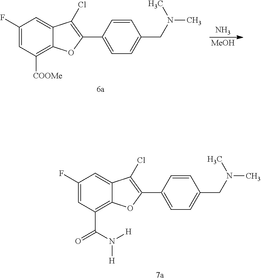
C1(F)=CC([COOMe])=C2C(=C1)C(Cl)=C(C1=CC=C(CN(C)C)C=C1)O2.N.[MeOH].C1(F)=CC(C(=O)N([H])[H])=C2C(=C1)C(Cl)=C(C1=CC=C(CN(C)C)C=C1)O2
